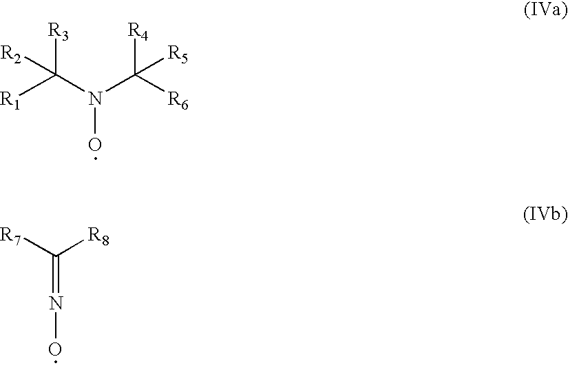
[R3]C(N(C([R4])([R5])[R6])O)([R2])[R1].[R7]C([R8])=NO
